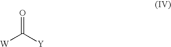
O=C([Y])[W]
